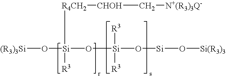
[(R3)3Si]O[Si](O[Si](O[Si]O[Si(R3)3])([R3])[R3])([R3])[R4CH2][CHOH]C[N+(R3)3Q-]
